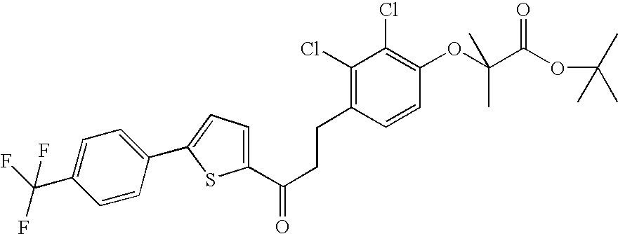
C1(C(CCC2=C(Cl)C(Cl)=C(OC(C(=O)OC(C)(C)C)(C)C)C=C2)=O)=CC=C(C2=CC=C(C(F)(F)F)C=C2)S1
